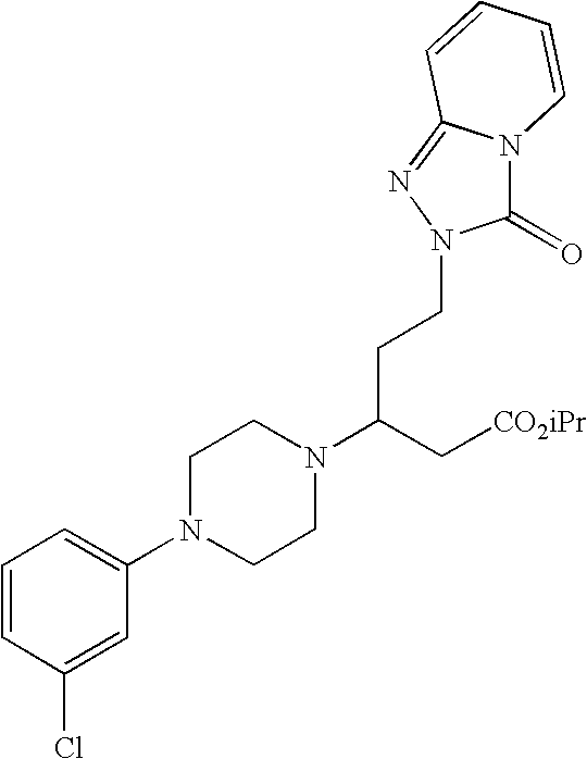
ClC1=CC(N2CCN(C(CCN3C(=O)N4C(=N3)C=CC=C4)C[CO2iPr])CC2)=CC=C1
